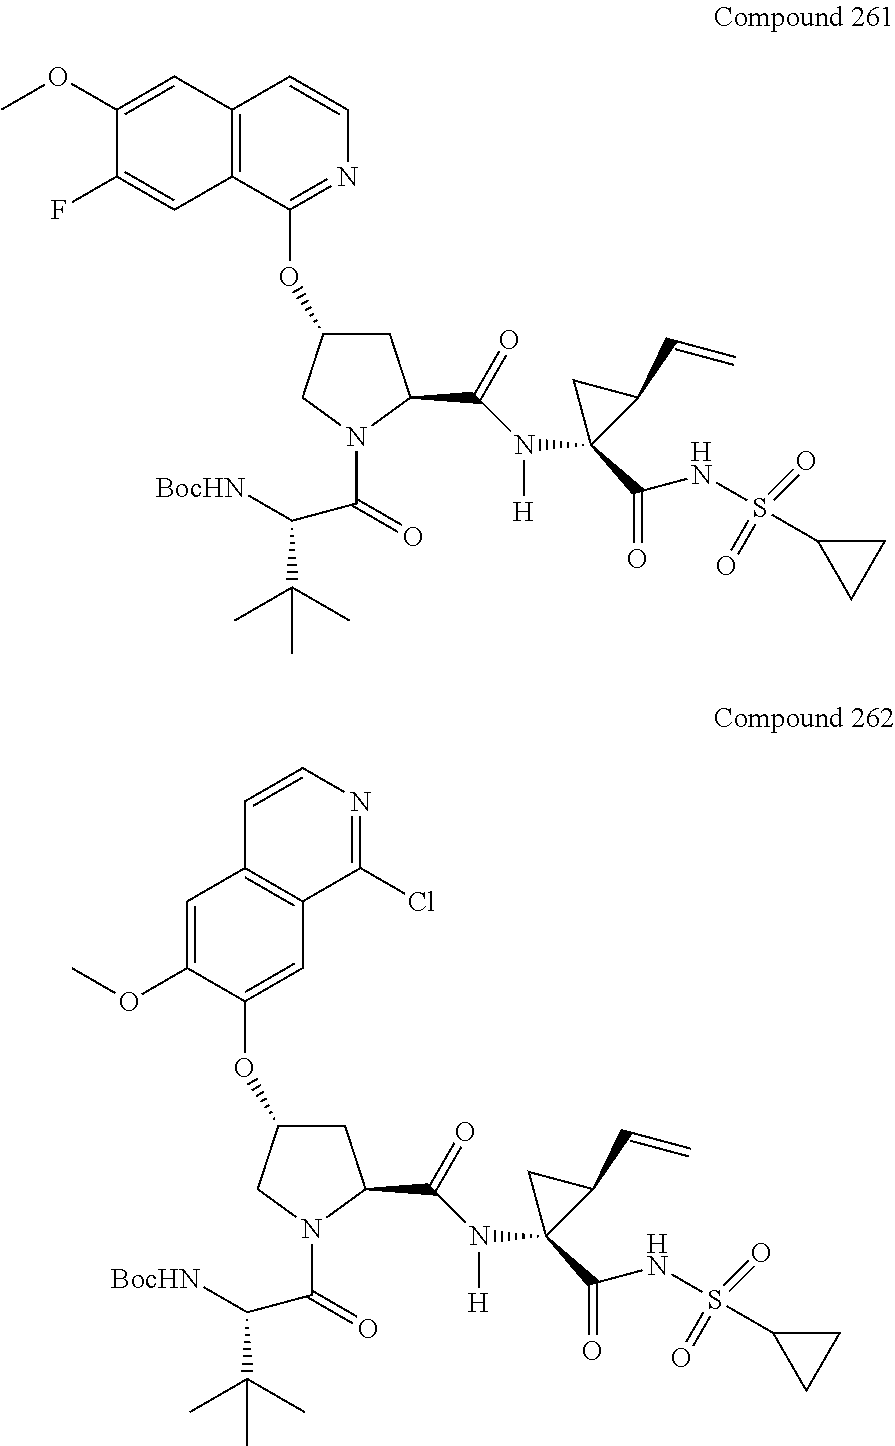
C1C(OC2=NC=CC3=C2C=C(F)C(OC)=C3)CN(C(=O)C([BocHN])C(C)(C)C)C1C(=O)N([H])C1(C(=O)NS(=O)(=O)C2CC2)C(C=C)C1.C1C(OC2=CC3=C(C=C2OC)C=CN=C3Cl)CN(C(=O)C([BocHN])C(C)(C)C)C1C(=O)N([H])C1(C(=O)NS(=O)(=O)C2CC2)C(C=C)C1
